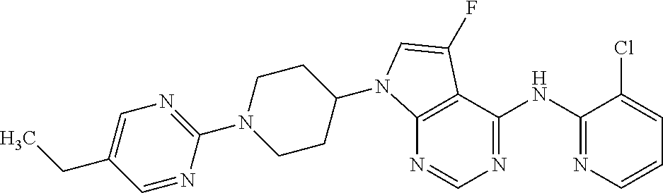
C12=C(C(NC3=NC=CC=C3Cl)=NC=N1)C(F)=CN2C1CCN(C2=NC=C(CC)C=N2)CC1
